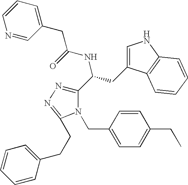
C1(C(CC2=CNC3=C2C=CC=C3)NC(=O)CC2=CC=CN=C2)=NN=C(CCC2=CC=CC=C2)N1CC1=CC=C(CC)C=C1
